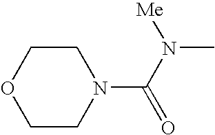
C1CN(C(N(C)[Me])=O)CCO1
